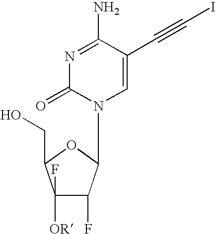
N1=C(N)C(C#CI)=CN(C2C(F)C(F)([OR])C(CO)O2)C1=O
